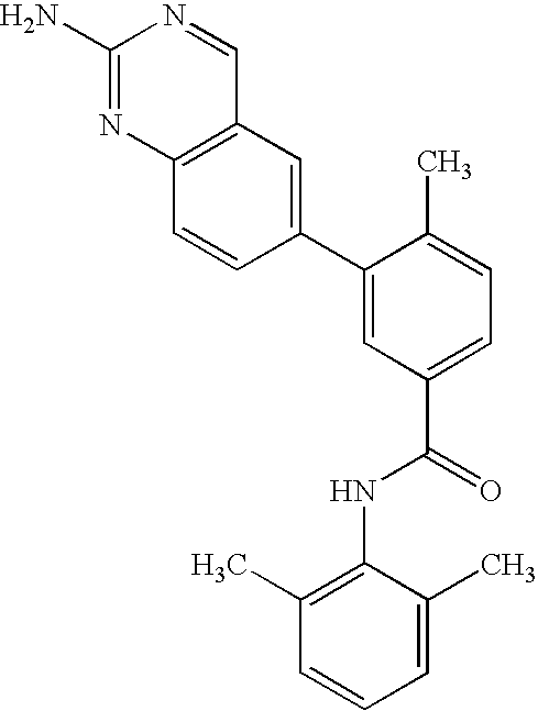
NC1=NC2=C(C=N1)C=C(C1=CC(C(NC3=C(C)C=CC=C3C)=O)=CC=C1C)C=C2
